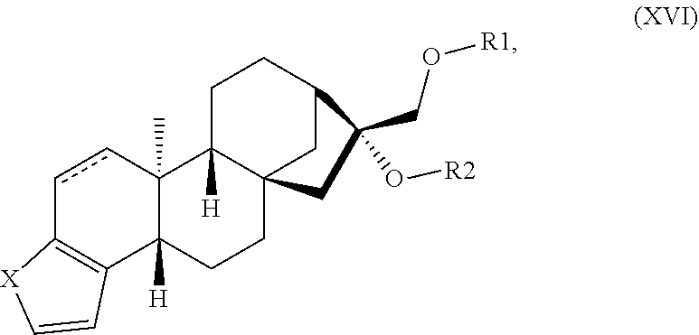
c1cC2(C)C([H])(C3=C1[X]C=C3)CCC13C2([H])CCC(C1)C(CO[R1])(O[R2])C3
